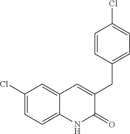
C1(Cl)=CC=C2C(=C1)C=C(CC1=CC=C(Cl)C=C1)C(=O)N2
